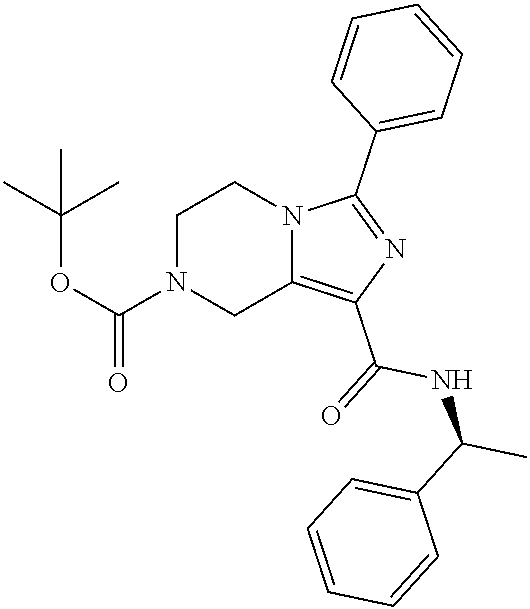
C1N(C(OC(C)(C)C)=O)CC2=C(C(=O)NC(C)C3=CC=CC=C3)N=C(C3=CC=CC=C3)N2C1
